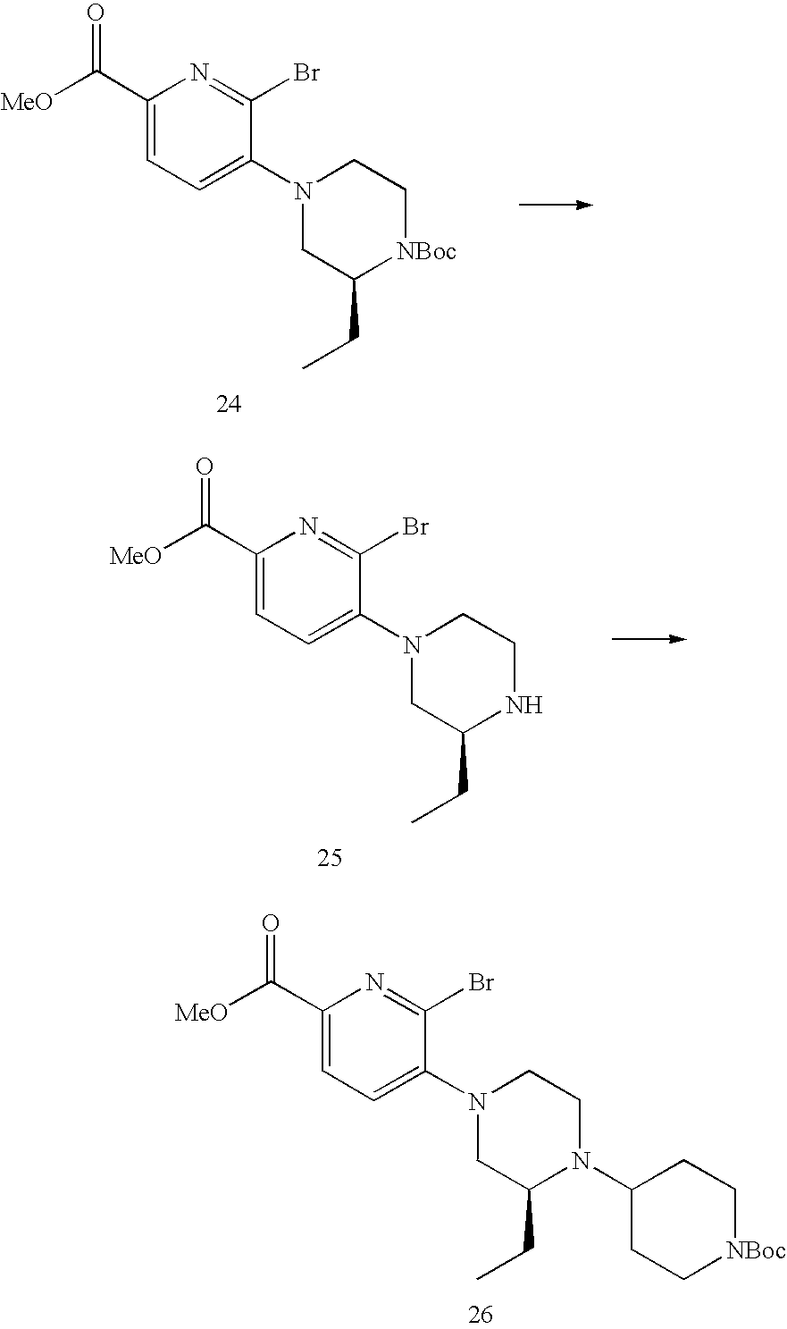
C1(C([MeO])=O)=CC=C(N2CC(CC)[NBoc]CC2)C(Br)=N1.C1(C([MeO])=O)=CC=C(N2CC(CC)NCC2)C(Br)=N1.C1(C([MeO])=O)=CC=C(N2CC(CC)N(C3CC[NBoc]CC3)CC2)C(Br)=N1
